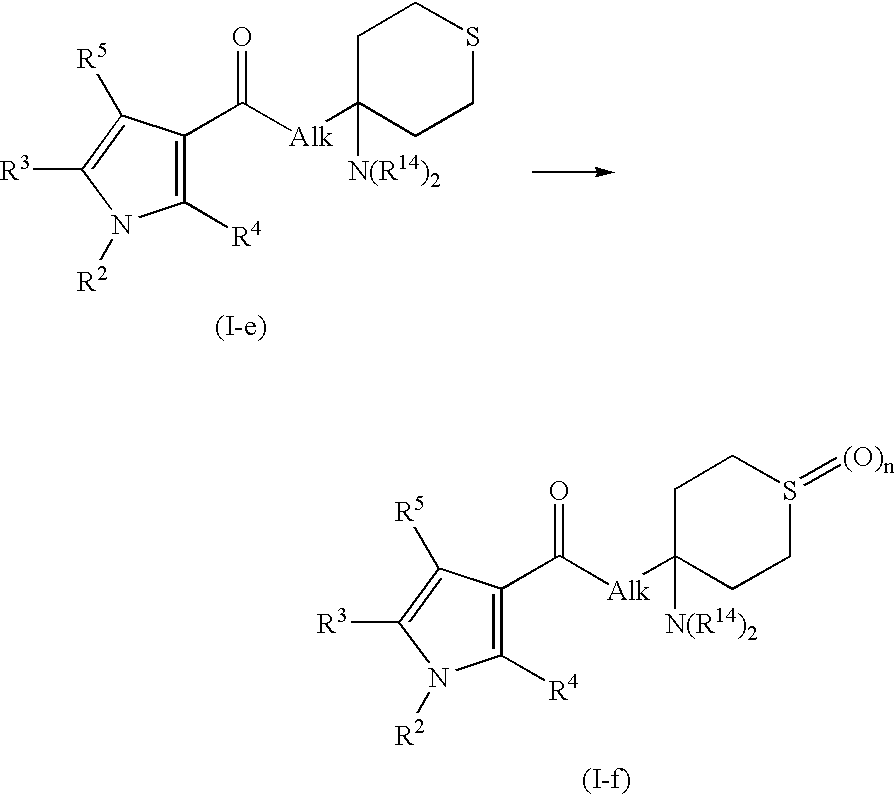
C1([R4])=C(C([Alk]C2([N(R14)2])CCS(=[(O)n])CC2)=O)C([R5])=C([R3])N1[R2].C1([R4])=C(C([Alk]C2([N(R14)2])CCSCC2)=O)C([R5])=C([R3])N1[R2]
